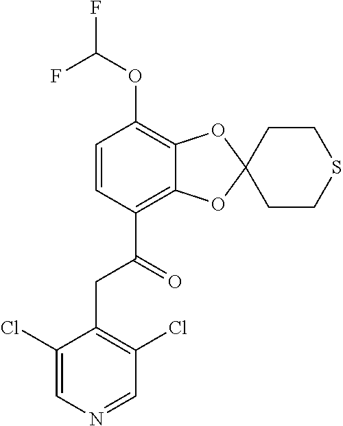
C1=CC(C(=O)CC2=C(Cl)C=NC=C2Cl)=C2C(=C1OC(F)F)OC1(O2)CCSCC1
